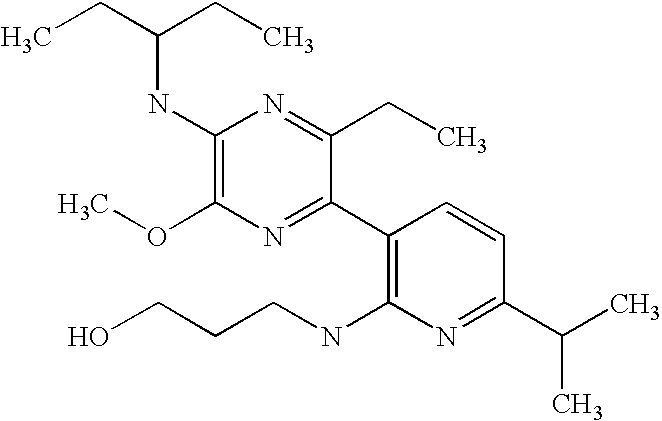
C1(OC)=C(NC(CC)CC)N=C(CC)C(C2=C(NCCCO)N=C(C(C)C)C=C2)=N1
